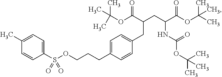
C(OC(C(CC(C(OC(C)(C)C)=O)NC(OC(C)(C)C)=O)CC1=CC=C(CCCOS(C2=CC=C(C)C=C2)(=O)=O)C=C1)=O)(C)(C)C
